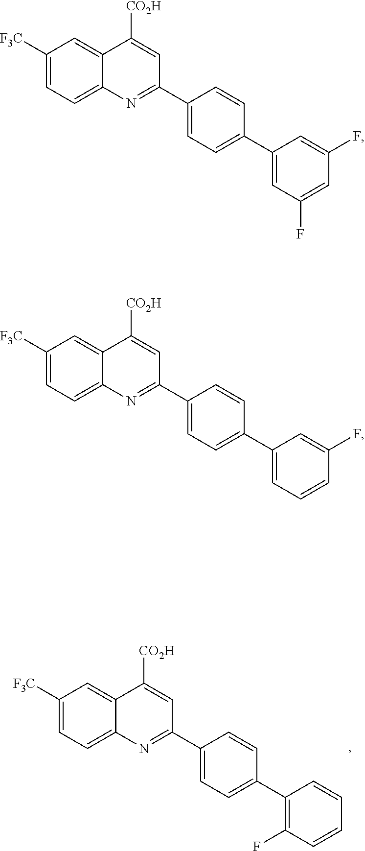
C1([F3C])=CC=C2C(=C1)C([CO2H])=CC(C1=CC=C(C3=C(F)C=CC=C3)C=C1)=N2.C1([F3C])=CC=C2C(=C1)C([CO2H])=CC(C1=CC=C(C3=CC(F)=CC(F)=C3)C=C1)=N2.C1([F3C])=CC=C2C(=C1)C([CO2H])=CC(C1=CC=C(C3=CC=CC(F)=C3)C=C1)=N2
